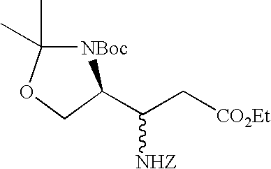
[NBoc]1C(C)(C)OCC1C(C[CO2Et])[NHZ]
